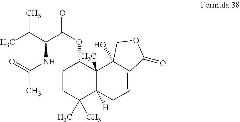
C1CC(C)(C)C2([H])C(C)(C1OC(=O)C(C(C)C)NC(C)=O)C1(O)C(=CC2)C(=O)OC1
